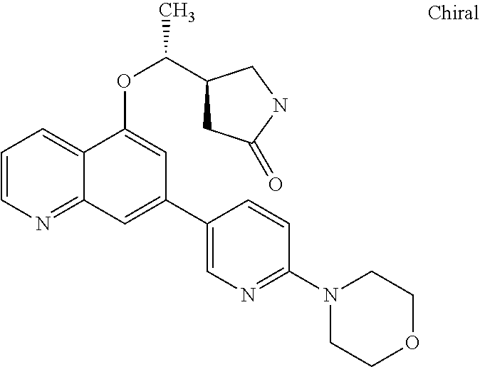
C1=CN=C2C(=C1)C(OC(C1CC(=O)NC1)C)=CC(C1=CN=C(N3CCOCC3)C=C1)=C2
